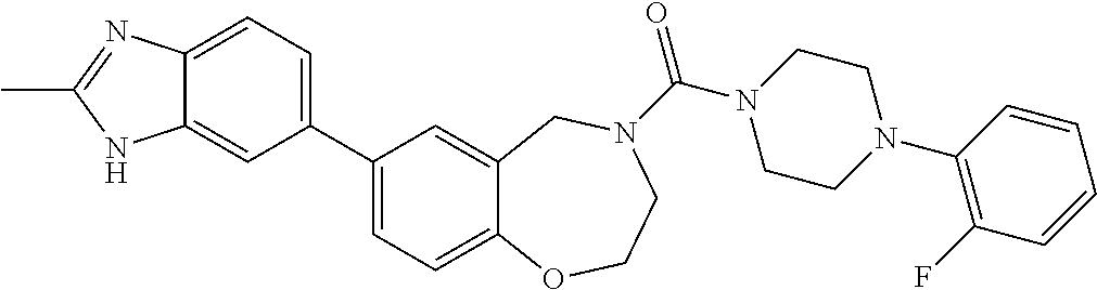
C1(C2=CC=C3C(=C2)NC(C)=N3)=CC=C2C(=C1)CN(C(N1CCN(C3=C(F)C=CC=C3)CC1)=O)CCO2
